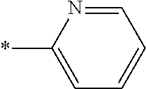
C1=NC(*)=CC=C1
